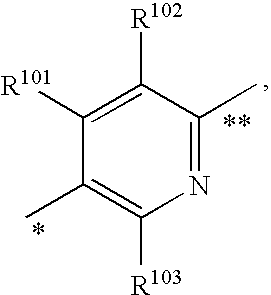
C1([R101])=C([R102])C(C)=NC([R103])=C1C
